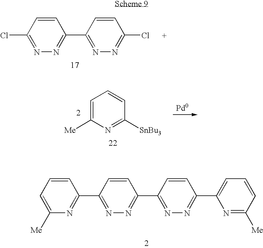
ClC1=NN=C(C2=NN=C(Cl)C=C2)C=C1.C1=C([Me])N=C([SnBu3])C=C1.C1=CC=C([Me])N=C1C1=NN=C(C2=NN=C(C3=CC=CC([Me])=N3)C=C2)C=C1
